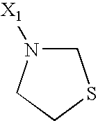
C1N([X1])CCS1
